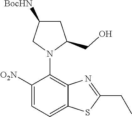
C1([O2N])=CC=C2C(=C1N1C(CO)CC([BocHN])C1)N=C(CC)S2
